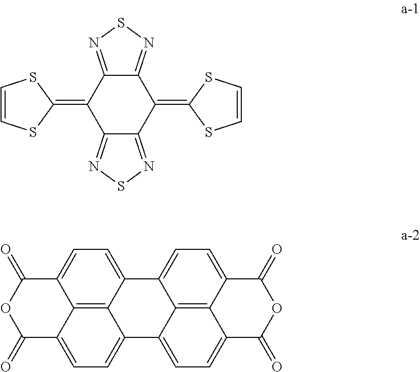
C12=NSN=C1C(=C1SC=CS1)C1=NSN=C1C2=C1SC=CS1.C12=C3C4=CC=C1C(=O)OC(=O)C2=CC=C3C1=CC=C2C3=C1C4=CC=C3C(=O)OC2=O
